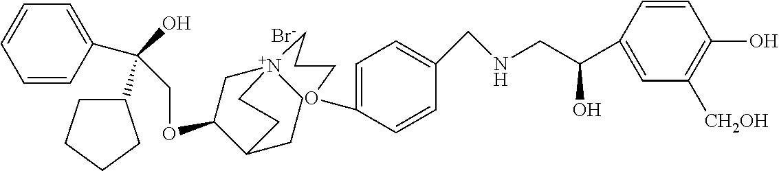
C(OC1C[N+]2(CCCOC3=CC=C(CNCC(C4=CC([CH2OH])=C(O)C=C4)O)C=C3)CCC1CC2)C(C1=CC=CC=C1)(O)C1CCCC1.[Br-]
